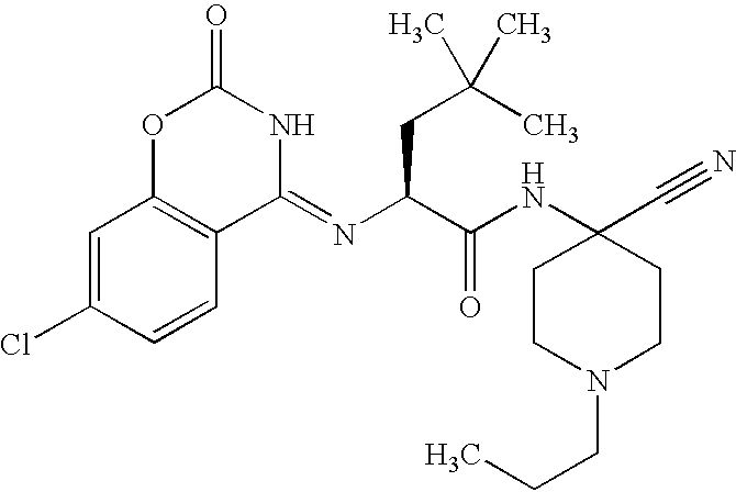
C1(=NC(C(NC2(C#N)CCN(CCC)CC2)=O)CC(C)(C)C)NC(=O)OC2=C1C=CC(Cl)=C2
